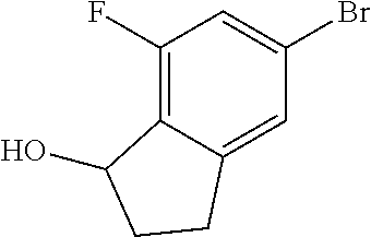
BrC1=CC(F)=C2C(=C1)CCC2O
